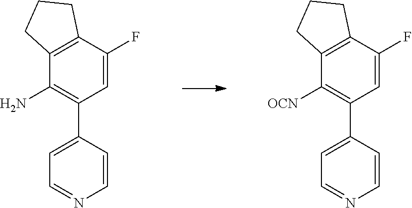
C1=C(F)C2=C(C(N)=C1C1=CC=NC=C1)CCC2.C1=C(F)C2=C(C([OCN])=C1C1=CC=NC=C1)CCC2
